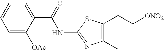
N(C1=NC(C)=C(CC[ONO2])S1)C(C1=CC=CC=C1[OAc])=O
